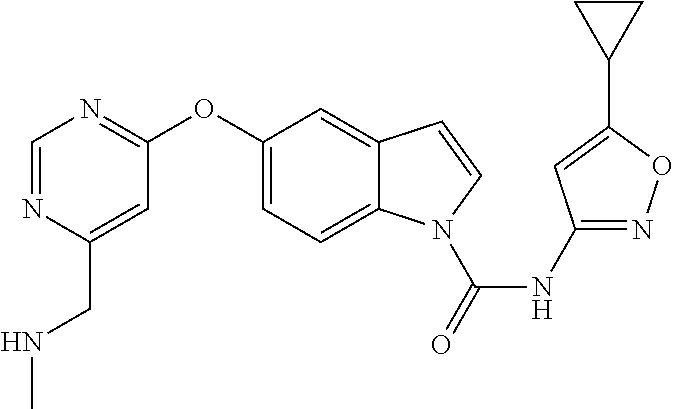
C1(OC2=NC=NC(CNC)=C2)=CC=C2C(=C1)C=CN2C(NC1=NOC(C2CC2)=C1)=O
